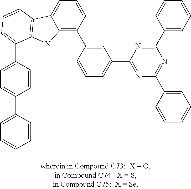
C12=C(C3=CC(C4=NC(C5=CC=CC=C5)=NC(C5=CC=CC=C5)=N4)=CC=C3)C=CC=C1C1=C([X]2)C(C2=CC=C(C3=CC=CC=C3)C=C2)=CC=C1
